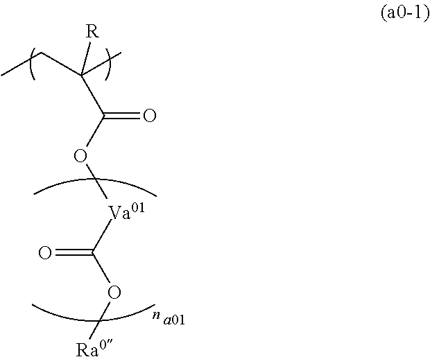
[a01].C(C(O[Va01]C(O[Ra0])=O)=O)(C)(CC)[R]
